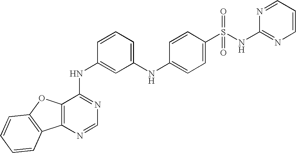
C12=C(N=CN=C1NC1=CC(NC3=CC=C(S(NC4=NC=CC=N4)(=O)=O)C=C3)=CC=C1)C1=C(O2)C=CC=C1
